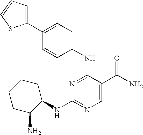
N(C1=NC(NC2CCCCC2N)=NC=C1C(N)=O)C1=CC=C(C2=CC=CS2)C=C1
